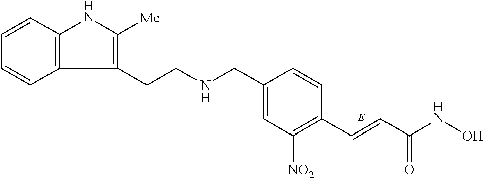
C(C1=CC([NO2])=C(C=CC(NO)=O)C=C1)NCCC1=C([Me])NC2=C1C=CC=C2
